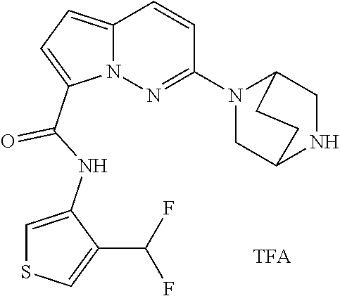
N12C(=CC=C1C(NC1=CSC=C1C(F)F)=O)C=CC(N1CC3NCC1CC3)=N2
